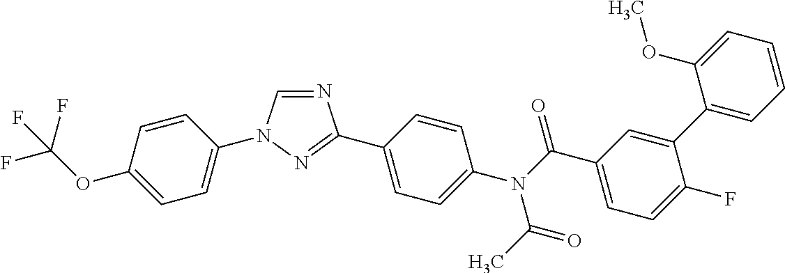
C1=C(OC(F)(F)F)C=CC(N2C=NC(C3=CC=C(N(C(C4=CC=C(F)C(C5=CC=CC=C5OC)=C4)=O)C(C)=O)C=C3)=N2)=C1
